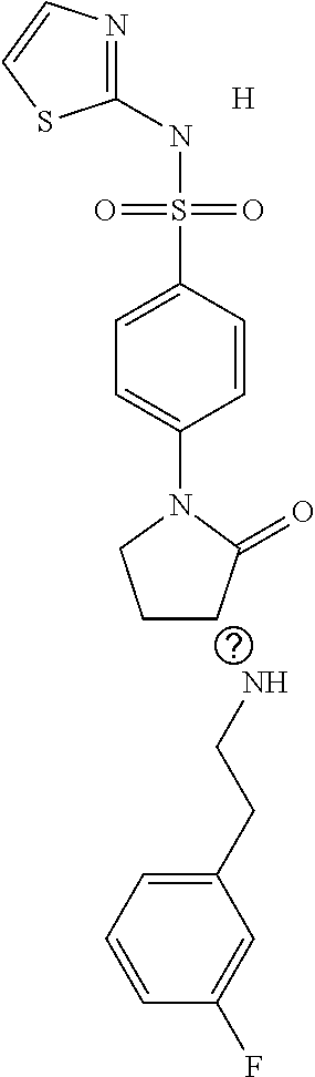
C1(NS(C2=CC=C(N3CCCC3=O)C=C2)(=O)=O)=NC=CS1.[H].NCCC1=CC=CC(F)=C1
